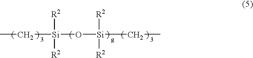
CC[Si](O[Si](CC)([R2])[R2])([R2])[R2]
